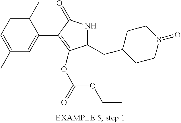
C1(C)=CC=C(C)C=C1C1=C(OC(OCC)=O)C(CC2CCS(=O)CC2)NC1=O
